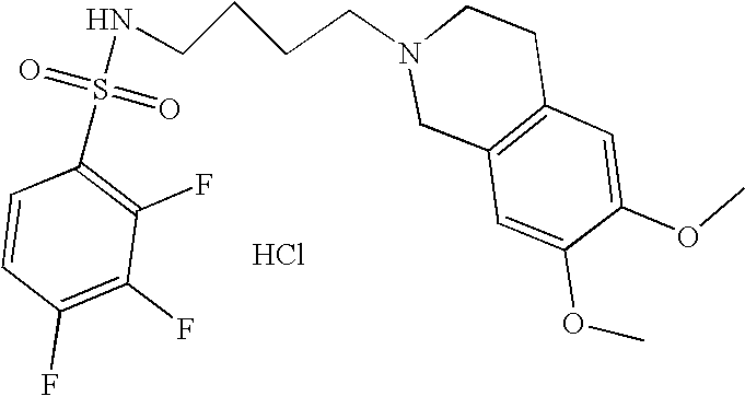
N(S(C1=C(F)C(F)=C(F)C=C1)(=O)=O)CCCCN1CC2=C(CC1)C=C(OC)C(OC)=C2.Cl
